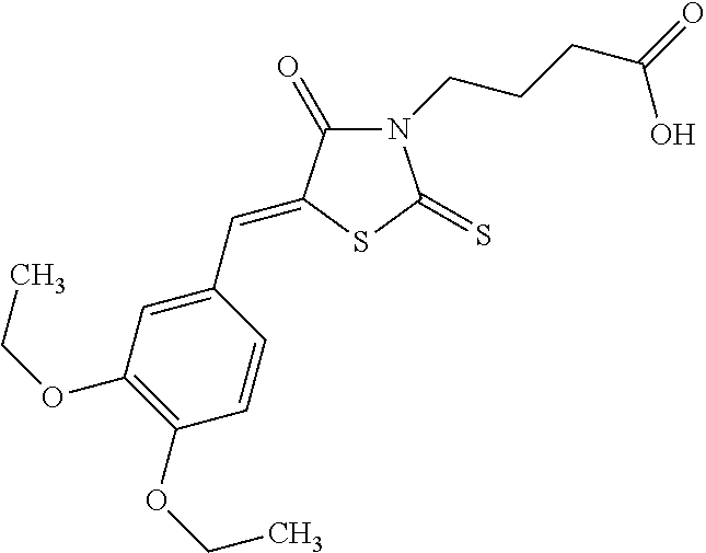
N1(CCCC(=O)O)C(=O)C(=CC2=CC(OCC)=C(OCC)C=C2)SC1=S
